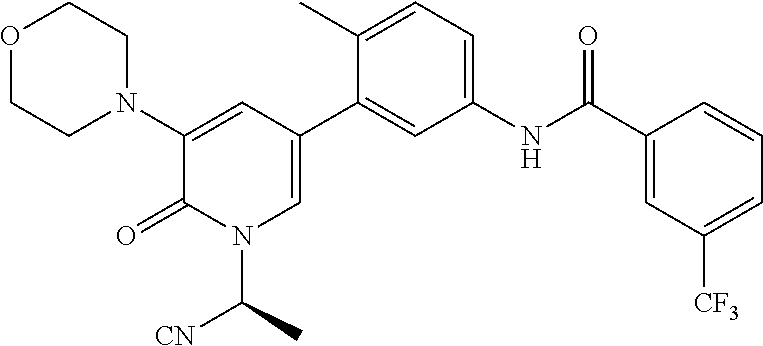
O1CCN(C2=CC(C3=CC(NC(C4=CC([CF3])=CC=C4)=O)=CC=C3C)=CN(C([CN])C)C2=O)CC1
